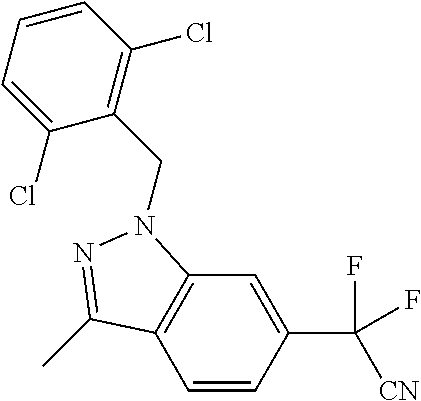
C1=CC(C(F)([CN])F)=CC2=C1C(C)=NN2CC1=C(Cl)C=CC=C1Cl
